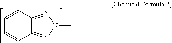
C12=NN(C)N=C1C=CC=C2
